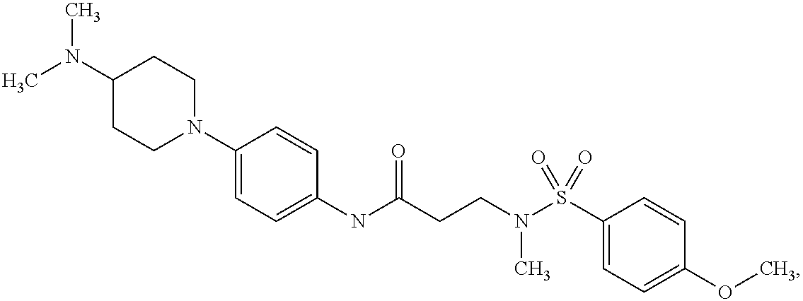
C1(N2CCC(N(C)C)CC2)=CC=C(NC(CCN(S(C2=CC=C(OC)C=C2)(=O)=O)C)=O)C=C1
